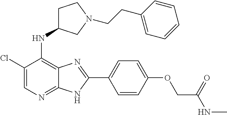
C1(Cl)=CN=C2C(=C1NC1CCN(CCC3=CC=CC=C3)C1)N=C(C1=CC=C(OCC(NC)=O)C=C1)N2
